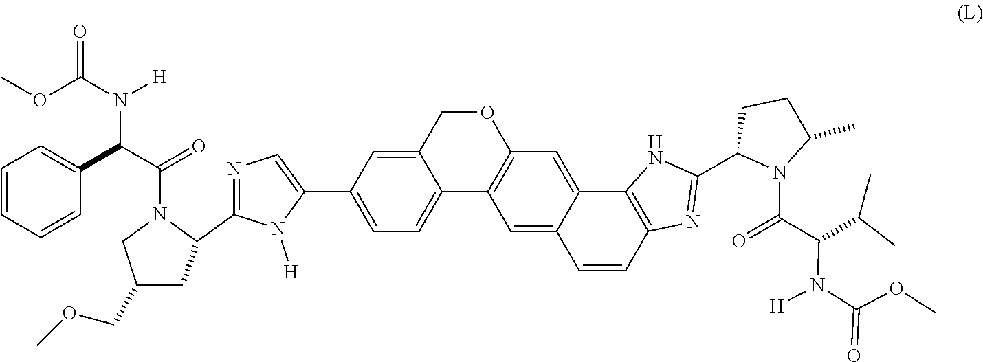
O1CC2=CC(C3=CN=C(C4CC(COC)CN4C(C(C4=CC=CC=C4)N(C(OC)=O)[H])=O)N3[H])=CC=C2C2=C1C=C1C(=C2)C=CC2=C1NC(C1N(C(C(C(C)C)N(C(OC)=O)[H])=O)C(C)CC1)=N2
